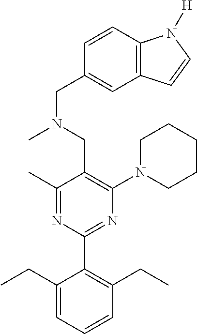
C1(C)=NC(C2=C(CC)C=CC=C2CC)=NC(N2CCCCC2)=C1CN(CC1=CC2=C(C=C1)N([H])C=C2)C
